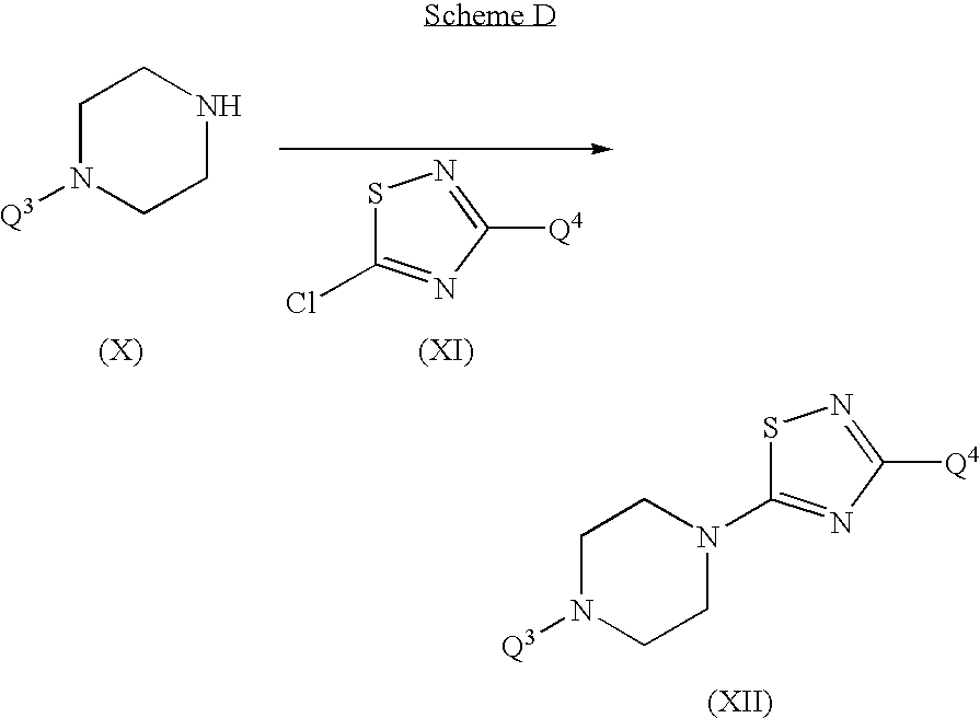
S1C(Cl)=NC([Q4])=N1.C1N([Q3])CCNC1.C1N([Q3])CCN(C2=NC([Q4])=NS2)C1
